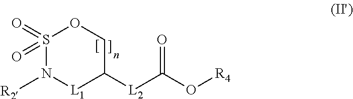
S1(=O)(=O)OCC([L2]C(O[R4])=O)[L1]N1[R2]
